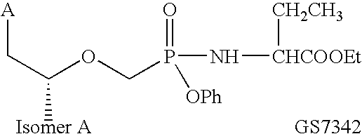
C(C(OCP(=O)(N[CHCOOEt][CH2CH3])[OPh])[Isomer A])[A].[GS7342]
